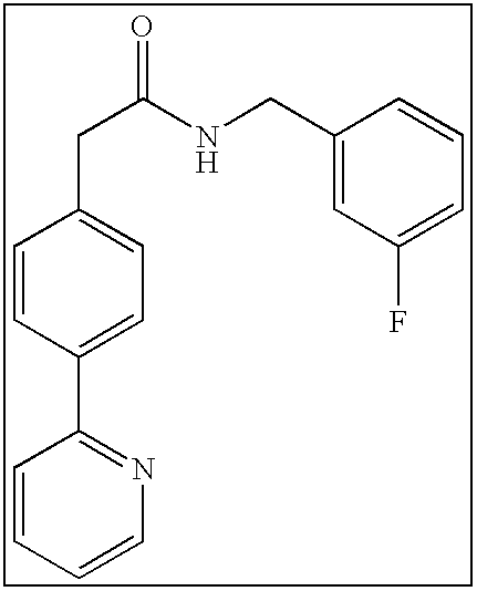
C1=CC=CN=C1C1=CC=C(CC(NCC2=CC(F)=CC=C2)=O)C=C1
